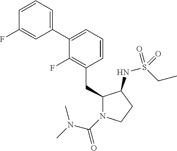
C1(CC2N(C(=O)N(C)C)CCC2NS(CC)(=O)=O)=C(F)C(C2=CC=CC(F)=C2)=CC=C1
